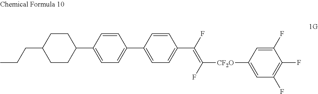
C1(C2=CC=C(C(F)=C(F)[CF2O]C3=CC(F)=C(F)C(F)=C3)C=C2)=CC=C(C2CCC(CCC)CC2)C=C1
